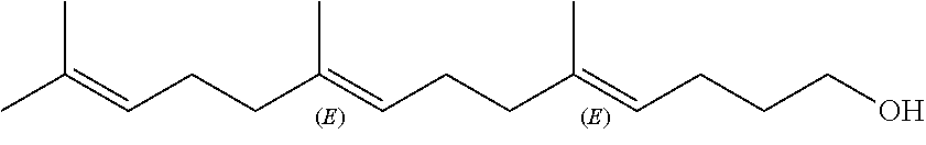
CC(=CCCC(=CCCC(=CCCCO)C)C)C
